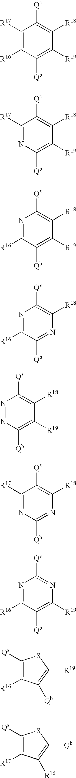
C1([R17])=C([R16])C([Qb])=C([R19])C([R18])=C1[Qs].C1([R17])=NC([Qb])=C([R19])C([R18])=C1[Qs].N1=C([R16])C([Qb])=C([R19])C([R18])=C1[Qs].N1=C([R16])C([Qb])=NC([R18])=C1[Qs].N1=NC([Qb])=C([R19])C([R18])=C1[Qs].C1([R17])=NC([Qb])=NC([R18])=C1[Qs].N1=C([R16])C([Qb])=C([R19])N=C1[Qs].C1([Qs])=C([R16])C([Qb])=C([R19])S1.C1([Qs])=C([R17])C([R16])=C([Qb])S1
